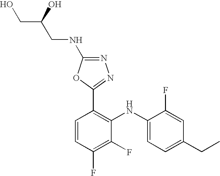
C1(F)=C(F)C(NC2=CC=C(CC)C=C2F)=C(C2=NN=C(NCC(CO)O)O2)C=C1
